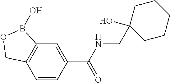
C12=C(C=CC(C(NCC3(O)CCCCC3)=O)=C1)COB2O
